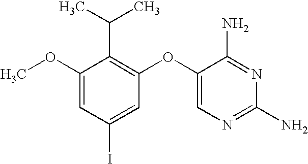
C1(OC)=CC(I)=CC(OC2=CN=C(N)N=C2N)=C1C(C)C
